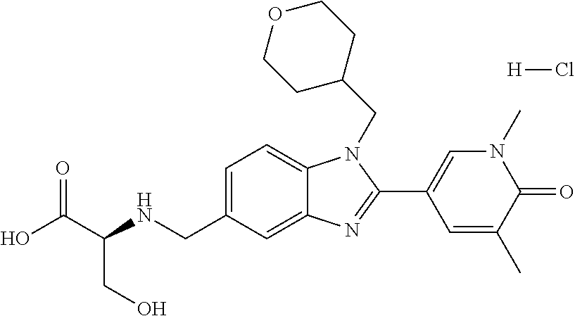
C1=C(CNC(C(O)=O)CO)C=C2C(=C1)N(CC1CCOCC1)C(C1=CN(C)C(=O)C(C)=C1)=N2.[H]Cl
